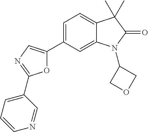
O1C(C2=CC=C3C(=C2)N(C2COC2)C(=O)C3(C)C)=CN=C1C1=CC=CN=C1
